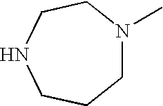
C1N(C)CCNCC1
